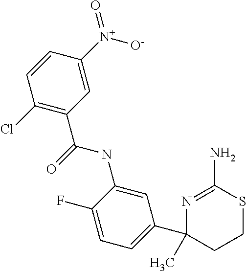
C1(Cl)=C(C(=O)NC2=CC(C3(C)N=C(N)SCC3)=CC=C2F)C=C([N+]([O-])=O)C=C1
